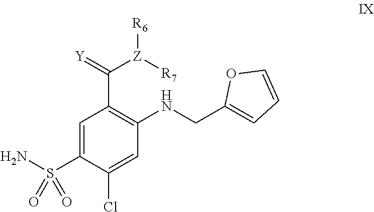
C(C1=C(NCC2=CC=CO2)C=C(Cl)C(S(N)(=O)=O)=C1)([Z]([R7])[R6])=[Y]
